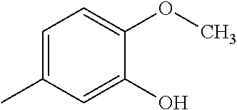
C1=C(C)C=C(O)C(OC)=C1
